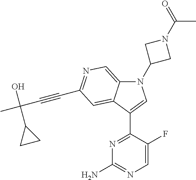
N1(C2CN(C(=O)C)C2)C2=CN=C(C#CC(C)(O)C3CC3)C=C2C(C2=NC(N)=NC=C2F)=C1
